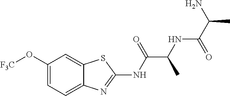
C1(O[F3C])=CC=C2C(=C1)SC(NC(C(NC(=O)C(N)C)C)=O)=N2
